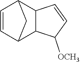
C12C3C([OCH3])C=CC3C(C=C1)C2
